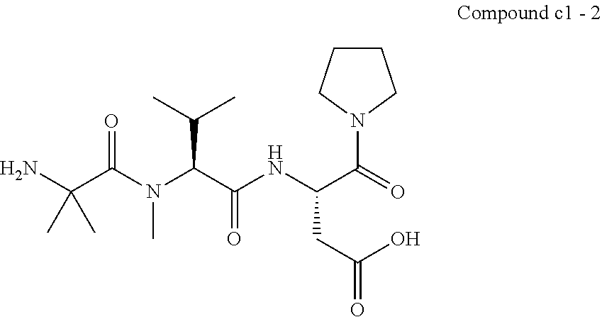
NC(C(N(C)C(C(=O)NC(C(=O)N1CCCC1)CC(=O)O)C(C)C)=O)(C)C
